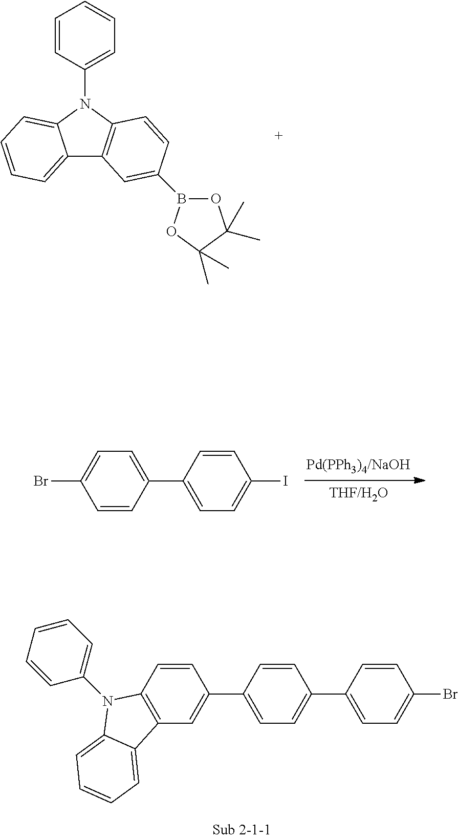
C12=CC=CC=C1N(C1=CC=CC=C1)C1=C2C=C(B2OC(C)(C)C(C)(C)O2)C=C1.BrC1=CC=C(C2=CC=C(I)C=C2)C=C1.C1(C2=CC=C(C3=CC=C(Br)C=C3)C=C2)=CC2=C(C=C1)N(C1=CC=CC=C1)C1=CC=CC=C21
